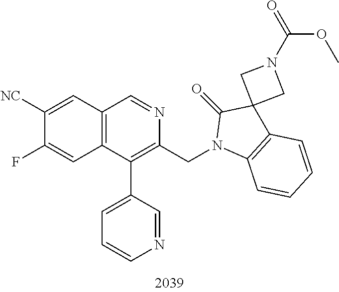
C1([NC])=CC2=C(C=C1F)C(C1=CC=CN=C1)=C(CN1C3=C(C=CC=C3)C3(C1=O)CN(C(=O)OC)C3)N=C2
